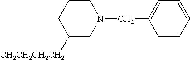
C1CCC([CH2CH2CH2CH2])CN1CC1=CC=CC=C1
